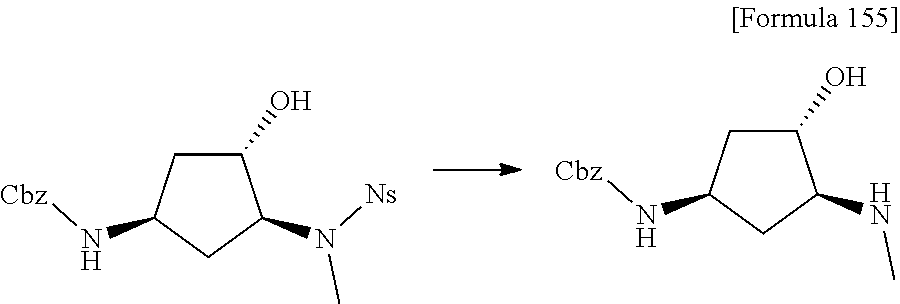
C1(O)CC(N[Cbz])CC1N([Ns])C.C1(O)CC(N[Cbz])CC1NC
